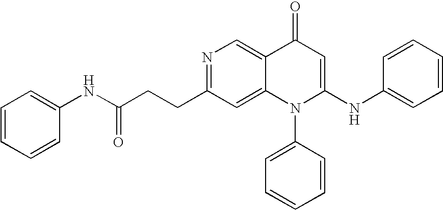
C(C(NC1=CC=CC=C1)=O)CC1=NC=C2C(=C1)N(C1=CC=CC=C1)C(NC1=CC=CC=C1)=CC2=O
